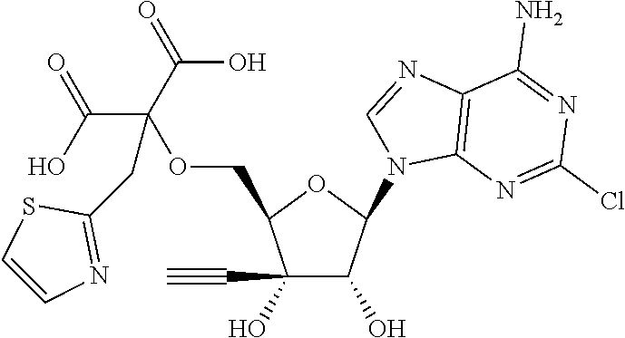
C(C(OCC1C(O)(C#C)C(O)C(N2C3=C(N=C2)C(N)=NC(Cl)=N3)O1)(C(O)=O)C(O)=O)C1=NC=CS1
